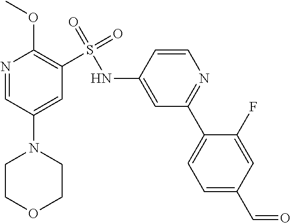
N1=C(C2=CC=C(C=O)C=C2F)C=C(NS(C2=C(OC)N=CC(N3CCOCC3)=C2)(=O)=O)C=C1
